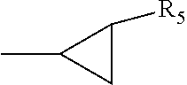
C1C([R5])C1C
